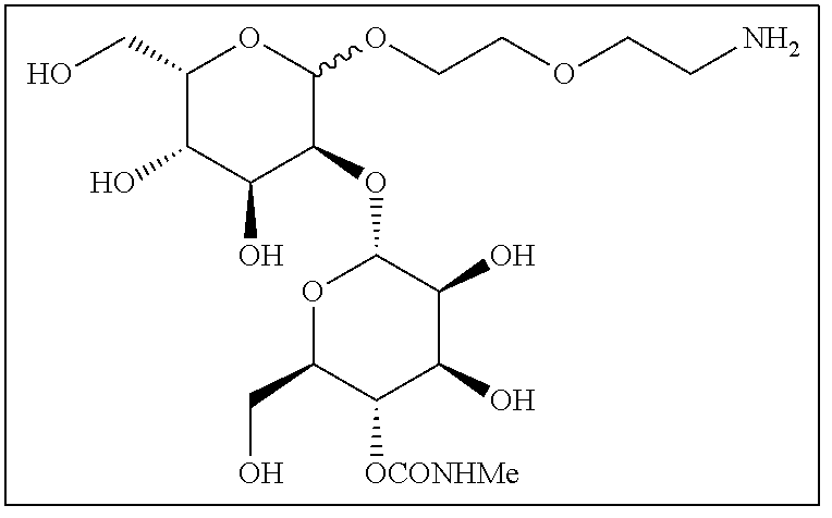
C1(CO)C(O)C(O)C(OC2OC(CO)C([OCONHMe])C(O)C2O)C(OCCOCCN)O1
